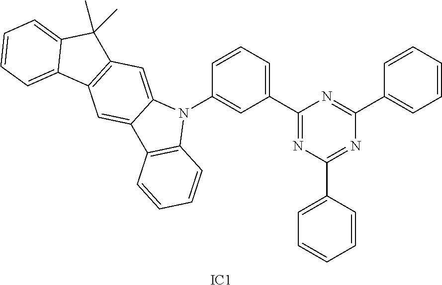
C1=CC=CC=C1C1=NC(C2=CC=CC(N3C4=CC5=C(C=C4C4=C3C=CC=C4)C3=CC=CC=C3C5(C)C)=C2)=NC(C2=CC=CC=C2)=N1.[IC1]
